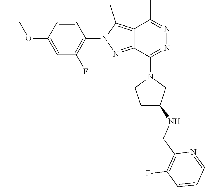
C1=C(OCC)C=CC(N2N=C3C(=C2C)C(C)=NN=C3N2CCC(NCC3=C(F)C=CC=N3)C2)=C1F
